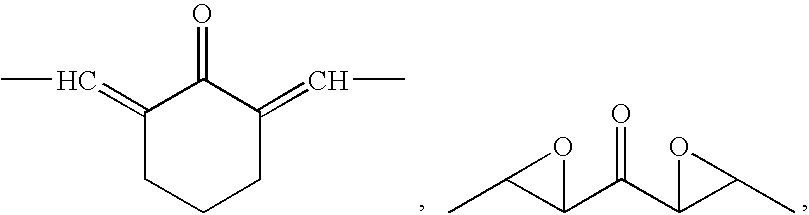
C1(=CC)CCCC(=CC)C1=O.O=C(C1OC1C)C1C(C)O1
